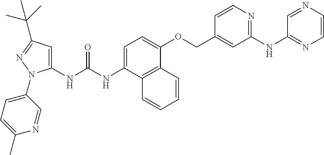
N(C(NC1=CC(C(C)(C)C)=NN1C1=CC=C(C)N=C1)=O)C1=CC=C(OCC2=CC(NC3=NC=CN=C3)=NC=C2)C2=C1C=CC=C2
